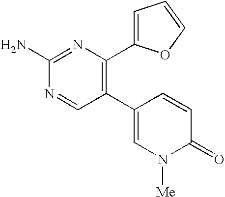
C1(N)=NC(C2=CC=CO2)=C(C2=CN([Me])C(=O)C=C2)C=N1
